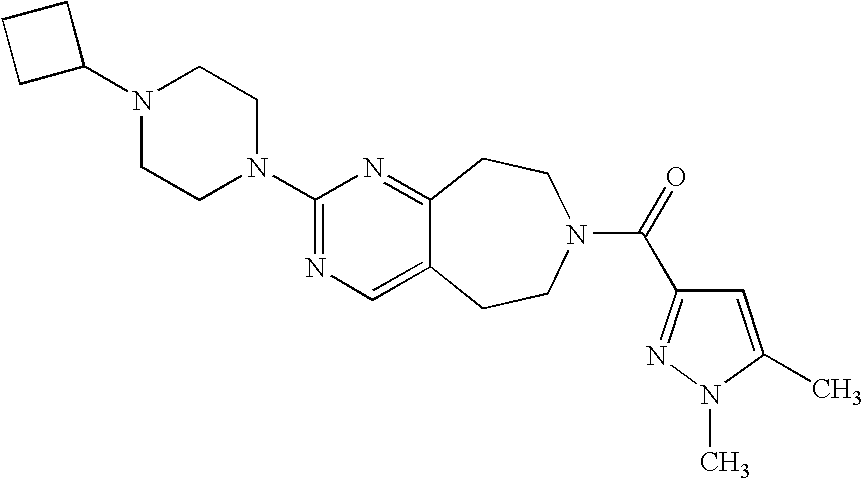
C1C(N2CCN(C3=NC=C4C(=N3)CCN(C(=O)C3=NN(C)C(C)=C3)CC4)CC2)CC1
